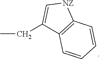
CCC1=C[NZ]C2=C1C=CC=C2
